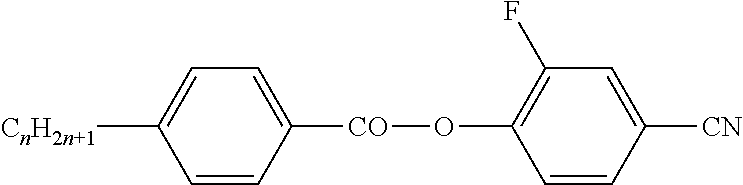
C1=CC([CO]OC2=C(F)C=C([CN])C=C2)=CC=C1[CnH2n+1]
